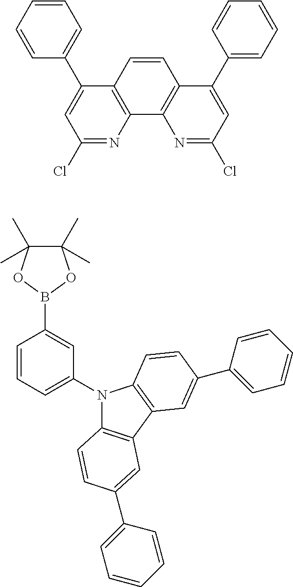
C1(C2=CC=CC=C2)=CC(Cl)=NC2=C1C=CC1=C2N=C(Cl)C=C1C1=CC=CC=C1.C1=CC=C(N2C3=C(C4=C2C=CC(C2=CC=CC=C2)=C4)C=C(C2=CC=CC=C2)C=C3)C=C1B1OC(C)(C)C(C)(C)O1
